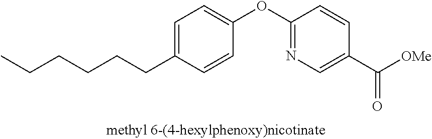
C1=C(CCCCCC)C=CC(OC2=NC=C(C([OMe])=O)C=C2)=C1
